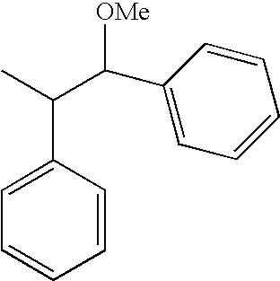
[OMe]C(C1=CC=CC=C1)C(C)C1=CC=CC=C1
